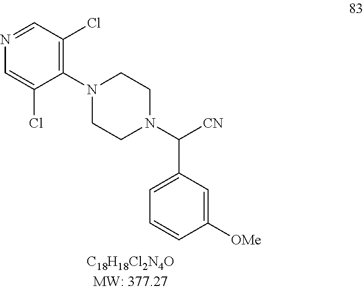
N1(C2=C(Cl)C=NC=C2Cl)CCN(C([CN])C2=CC=CC([OMe])=C2)CC1
